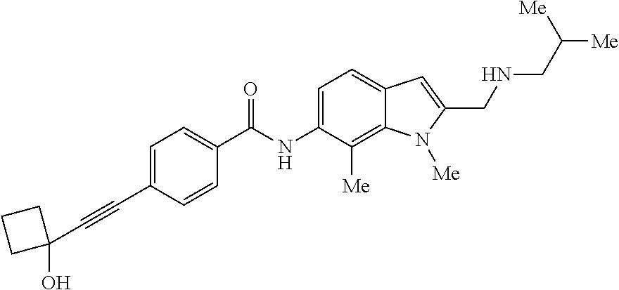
C1=C(C#CC2(O)CCC2)C=CC(C(NC2=CC=C3C(=C2[Me])N([Me])C(CNCC([Me])[Me])=C3)=O)=C1
